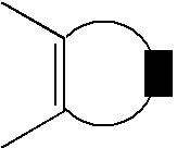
CC=CC.[U]
